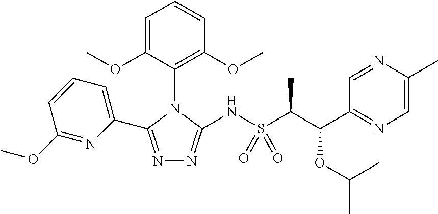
N1=C(C2=CC=CC(OC)=N2)N(C2=C(OC)C=CC=C2OC)C(NS(=O)(=O)C(C(C2=NC=C(C)N=C2)OC(C)C)C)=N1
